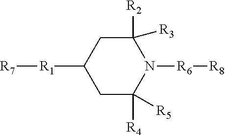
C1([R2])([R3])CC([R1][R7])CC([R4])([R5])N1[R6][R8]
